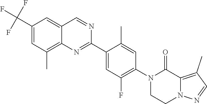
C1(C2=CC(F)=C(N3C(=O)C4=C(C)C=NN4CC3)C=C2C)=NC2=C(C)C=C(C(F)(F)F)C=C2C=N1
